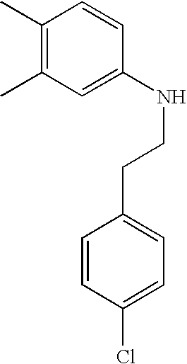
C1(C)=C(C)C=C(NCCC2=CC=C(Cl)C=C2)C=C1
